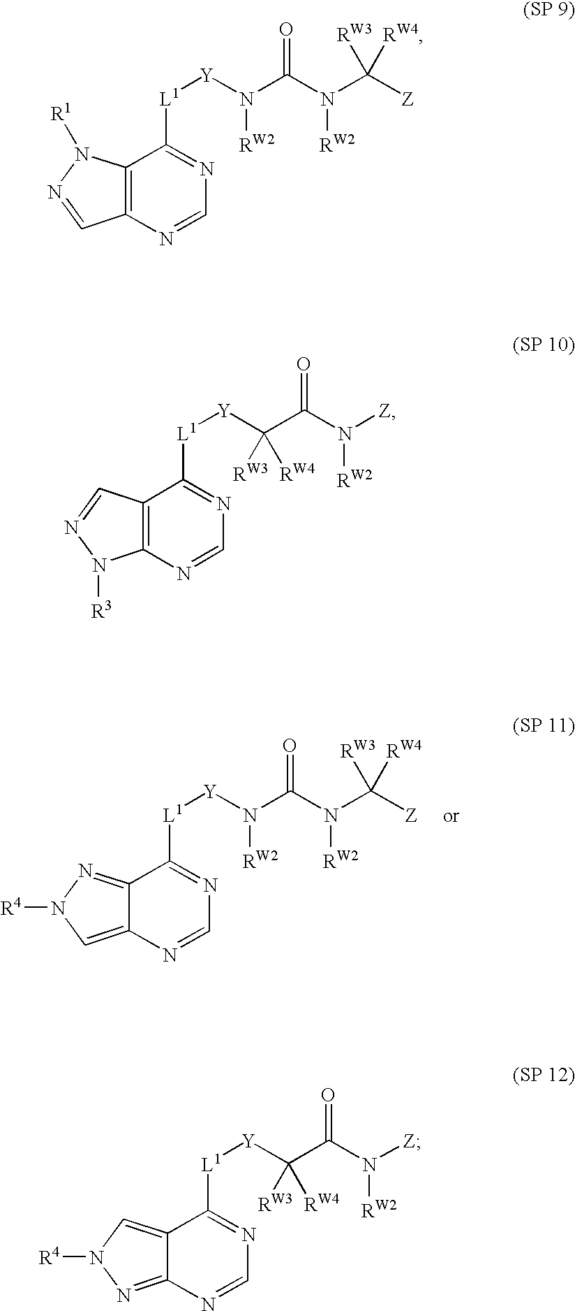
C12=NN([R4])C=C1N=CN=C2[L1][Y]N([RW2])C(=O)N(C([Z])([RW3])[RW4])[RW2].C12=C(N=CN=C1[L1][Y]N([RW2])C(=O)N(C([Z])([RW3])[RW4])[RW2])C=NN2[R1].C12=C(N=CN=C1[L1][Y]C(C(=O)N([Z])[RW2])([RW3])[RW4])N([R3])N=C2.C12=CN([R4])N=C1N=CN=C2[L1][Y]C(C(=O)N([Z])[RW2])([RW3])[RW4]
